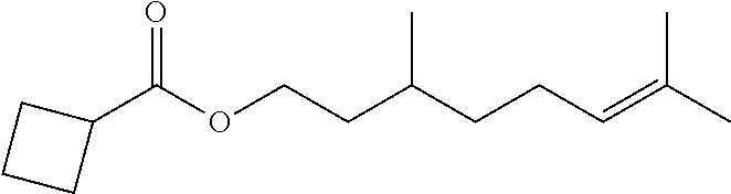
C1(C(OCCC(CCC=C(C)C)C)=O)CCC1
